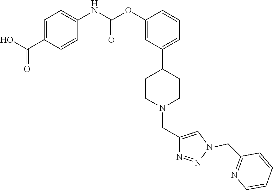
C1(OC(NC2=CC=C(C(=O)O)C=C2)=O)=CC(C2CCN(CC3=CN(CC4=NC=CC=C4)N=N3)CC2)=CC=C1
